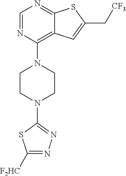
C1=NC(N2CCN(C3=NN=C([F2HC])S3)CC2)=C2C(=N1)SC(C[CF3])=C2
